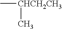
C[CHCH2CH3]C
